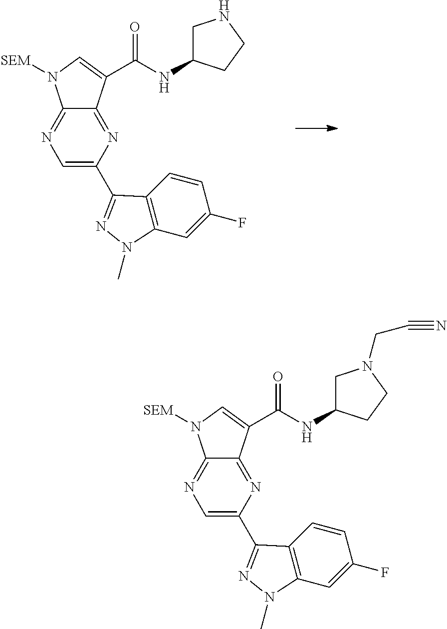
N1=C2C(=NC(C3=NN(C)C4=C3C=CC(F)=C4)=C1)C(C(NC1CNCC1)=O)=CN2[SEM].N1=C2C(=NC(C3=NN(C)C4=C3C=CC(F)=C4)=C1)C(C(NC1CN(CC#N)CC1)=O)=CN2[SEM]
